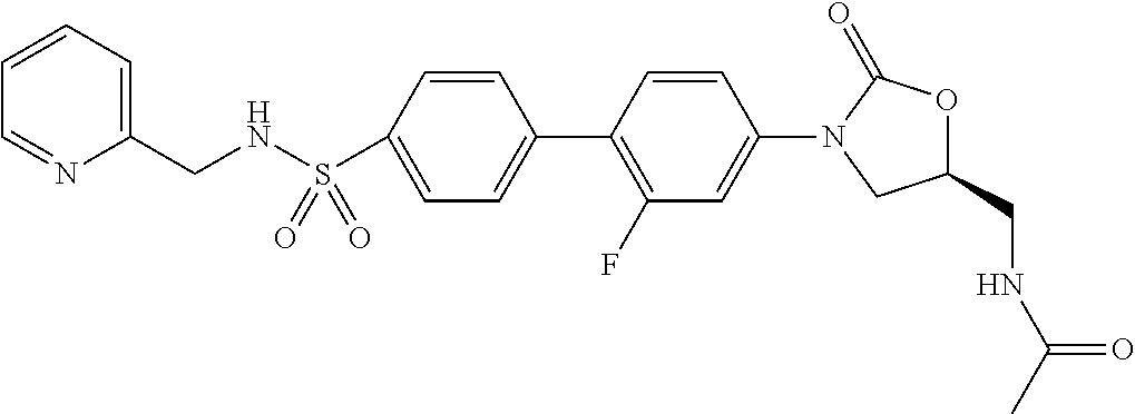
C1(CNC(C)=O)OC(=O)N(C2=CC(F)=C(C3=CC=C(S(NCC4=CC=CC=N4)(=O)=O)C=C3)C=C2)C1
